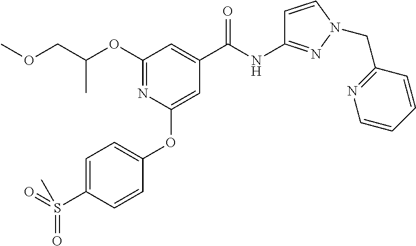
C(C)(COC)OC1=NC(OC2=CC=C(S(=O)(=O)C)C=C2)=CC(C(NC2=NN(CC3=NC=CC=C3)C=C2)=O)=C1
